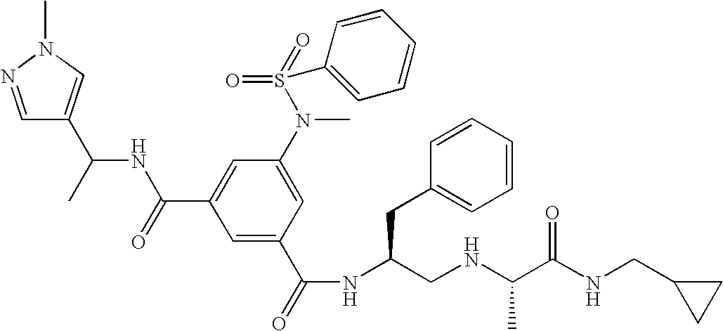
C1=NN(C)C=C1C(NC(C1=CC(N(S(=O)(=O)C2=CC=CC=C2)C)=CC(C(=O)NC(CNC(C(NCC2CC2)=O)C)CC2=CC=CC=C2)=C1)=O)C
